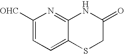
C1([OHC])=CC=C2C(=N1)NC(=O)CS2
